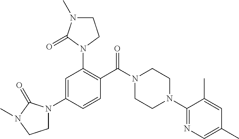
N1(C2=C(C(N3CCN(C4=NC=C(C)C=C4C)CC3)=O)C=CC(N3CCN(C)C3=O)=C2)CCN(C)C1=O
